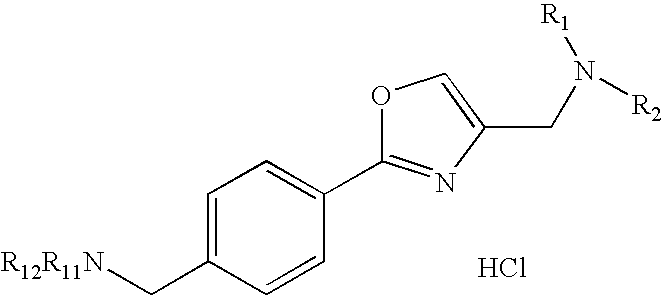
C1=C(C[R12R11N])C=CC(C2=NC(CN([R1])[R2])=CO2)=C1.Cl
